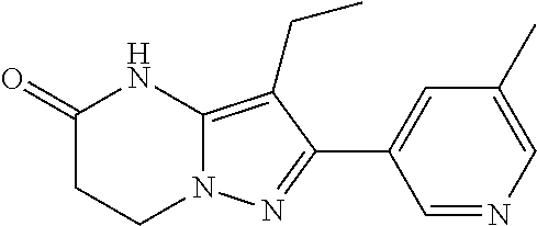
C1C(=O)NC2=C(CC)C(C3=CC(C)=CN=C3)=NN2C1
